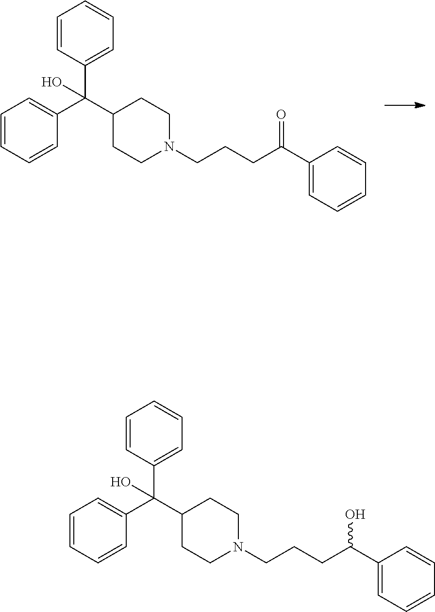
C1=CC(C(C2CCN(CCCC(C3=CC=CC=C3)=O)CC2)(C2=CC=CC=C2)O)=CC=C1.C1=CC(C(C2CCN(CCCC(C3=CC=CC=C3)O)CC2)(C2=CC=CC=C2)O)=CC=C1
